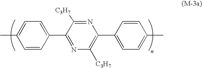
C1(C2=NC([C3H7])=C(C3=CC=C(C)C=C3)N=C2[C3H7])=CC=C(C)C=C1
